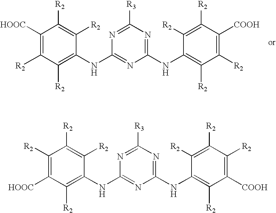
C1([HOOC])=C([R2])C([R2])=C(NC2=NC(NC3=C([R2])C([R2])=C([COOH])C([R2])=C3[R2])=NC([R3])=N2)C([R2])=C1[R2].C1([R2])=C([HOOC])C([R2])=C(NC2=NC(NC3=C([R2])C([COOH])=C([R2])C([R2])=C3[R2])=NC([R3])=N2)C([R2])=C1[R2]
